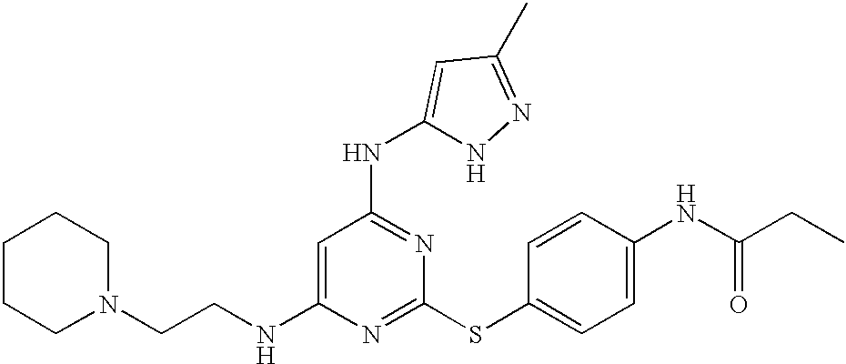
C(CNC1=CC(NC2=CC(C)=NN2)=NC(SC2=CC=C(NC(=O)CC)C=C2)=N1)N1CCCCC1
